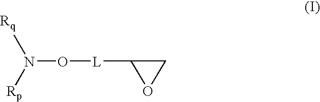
C1C([L]ON([Rq])[Rp])O1
